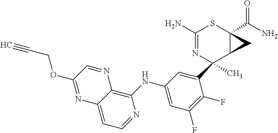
C1(C2(C)N=C(N)SC3(C(N)=O)C2C3)=CC(NC2=C3C(=CC=N2)N=C(OCC#C)C=N3)=CC(F)=C1F
